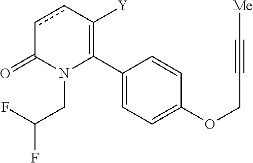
C1(C2=C([Y])ccC(=O)N2CC(F)F)=CC=C(OCC#C[Me])C=C1
